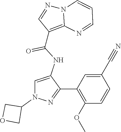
N12C(=C(C(NC3=CN(C4COC4)N=C3C3=C(OC)C=CC(C#N)=C3)=O)C=N1)N=CC=C2
